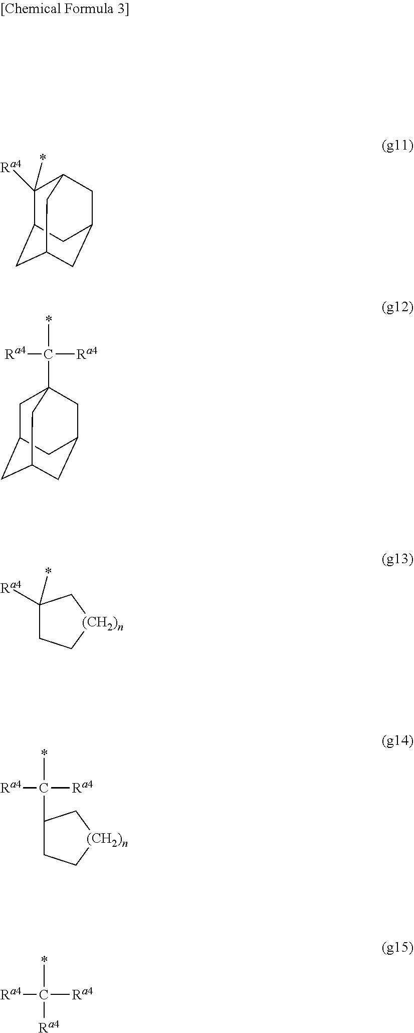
C1([Ra4])(*)C2CC3CC(CC1C3)C2.C1C2CC3CC(CC1(C(*)([Ra4])[Ra4])C3)C2.C1(*)([Ra4])CC[(CH2)n]C1.C1(C(*)([Ra4])[Ra4])CC[(CH2)n]C1.[Ra4]C(*)([Ra4])[Ra4]
